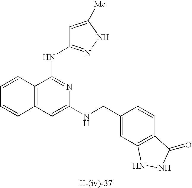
C12=C(C=C(NCC3=CC4=C(C=C3)C(=O)NN4)N=C1NC1=NNC([Me])=C1)C=CC=C2
